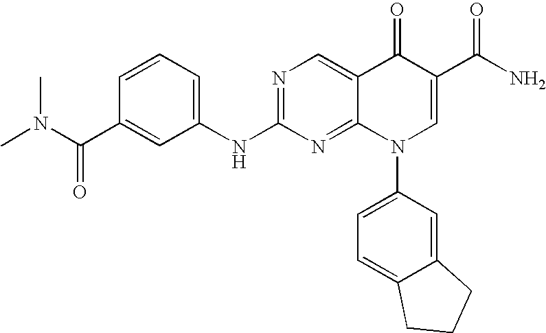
C1=CC=C(NC2=NC=C3C(=N2)N(C2=CC=C4C(=C2)CCC4)C=C(C(N)=O)C3=O)C=C1C(N(C)C)=O
